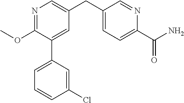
N1=C(OC)C(C2=CC=CC(Cl)=C2)=CC(CC2=CC=C(C(N)=O)N=C2)=C1
